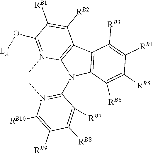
C1(N2C3=C(C([RB2])=C([RB1])C(O[LA])=N3C)C3=C2C([RB6])=C([RB5])C([RB4])=C3[RB3])=N(C)C([RB10])=C([RB9])C([RB8])=C1[RB7]
